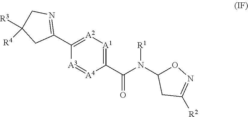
C1(C(N(C2ON=C([R2])C2)[R1])=O)=[A1][A2]=C(C2=NCC([R3])([R4])C2)[A3]=[A4]1
